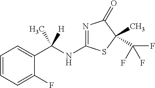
N1=C(NC(C2=CC=CC=C2F)([H])C)SC(C)(C(F)(F)F)C1=O
